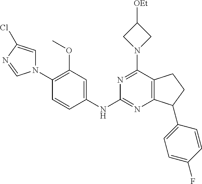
C1(OC)=C(N2C=C(Cl)N=C2)C=CC(NC2=NC3=C(C(N4CC([OEt])C4)=N2)CCC3C2=CC=C(F)C=C2)=C1
